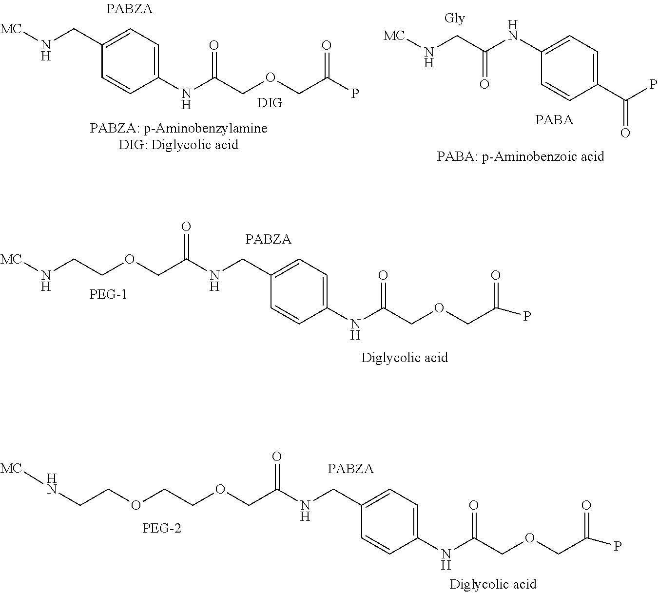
[MC]NCCOCC(NCC1=CC=C(NC(COCC(P)=O)=O)C=C1)=O.N(CCOCCOCC(NCC1=CC=C(NC(COCC(P)=O)=O)C=C1)=O)[MC].C1=CC(NC(COCC(P)=O)=O)=CC=C1CN[MC].[MC]NCC(NC1=CC=C(C(P)=O)C=C1)=O
